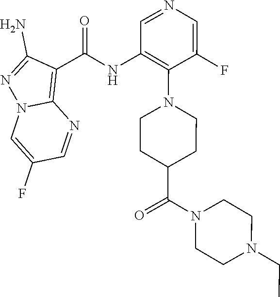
N1(C(=O)C2CCN(C3=C(NC(C4=C5N=CC(F)=CN5N=C4N)=O)C=NC=C3F)CC2)CCN(CC)CC1
